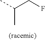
C(C)(CF)C
